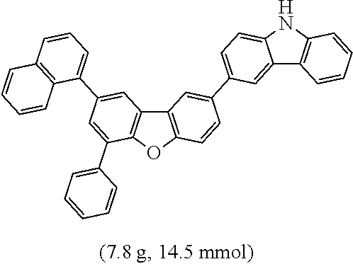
C12=CC(C3=CC4=C(OC5=C4C=C(C4=CC=CC6=C4C=CC=C6)C=C5C4=CC=CC=C4)C=C3)=CC=C1NC1=C2C=CC=C1
